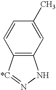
C12=C([*C]=NN1)C=CC(C)=C2
